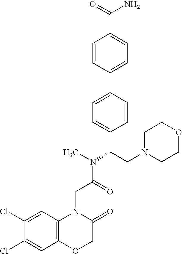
C1=CC(C2=CC=C(C(CN3CCOCC3)N(C)C(=O)CN3C4=C(OCC3=O)C=C(Cl)C(Cl)=C4)C=C2)=CC=C1C(N)=O
